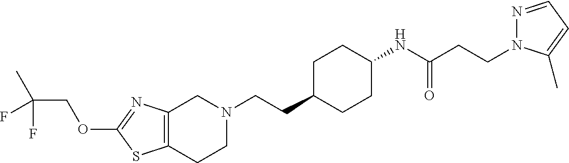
C12=C(CCN(CCC3CCC(NC(CCN4N=CC=C4C)=O)CC3)C1)SC(OCC(C)(F)F)=N2
